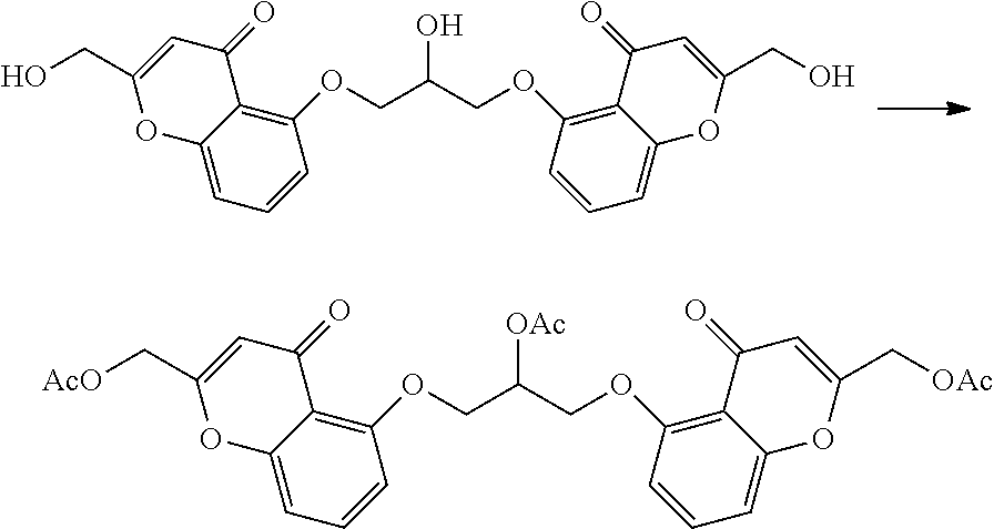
O(CC(COC1=C2C(=CC=C1)OC(C[AcO])=CC2=O)[OAc])C1=C2C(=CC=C1)OC(C[OAc])=CC2=O.O(CC(COC1=C2C(=CC=C1)OC(CO)=CC2=O)O)C1=C2C(=CC=C1)OC(CO)=CC2=O
